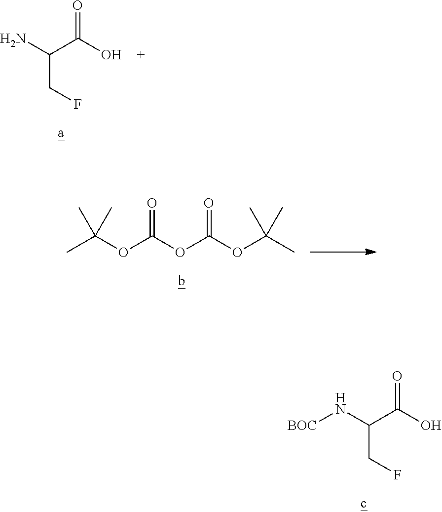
C(C(O)=O)(N)CF.CC(OC(OC(OC(C)(C)C)=O)=O)(C)C.[BOC]NC(C(O)=O)CF
